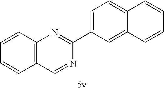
C12=C(N=C(C3=CC=C4C(=C3)C=CC=C4)N=C1)C=CC=C2
